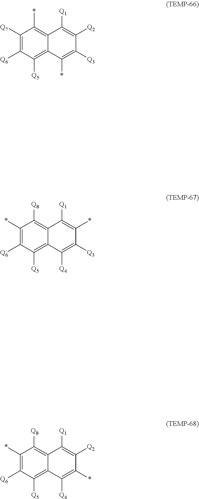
C1([Q7])=C([Q6])C([Q5])=C2C(=C1*)C([Q1])=C([Q2])C([Q3])=C2*.C1(*)=C([Q6])C([Q5])=C2C(=C1[Q8])C([Q1])=C(*)C([Q3])=C2[Q4].C1(*)=C([Q6])C([Q5])=C2C(=C1[Q8])C([Q1])=C([Q2])C(*)=C2[Q4]
